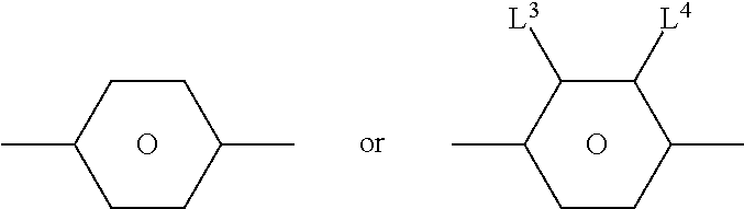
C1CC(C)C([L4])C([L3])C1C.O.C1CC(C)CCC1C.O
